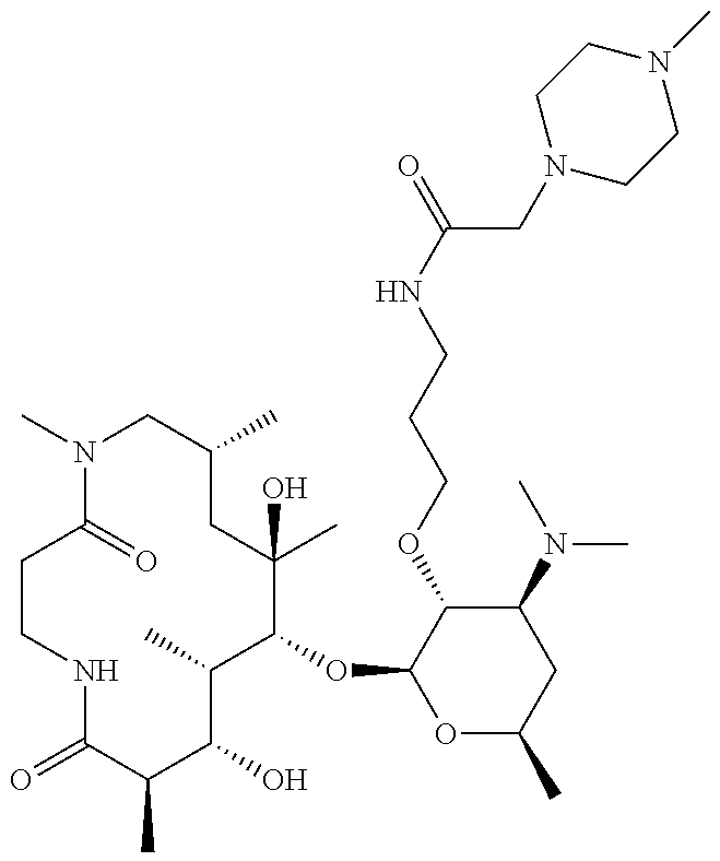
O=C1C(C)C(O)C(C)C(OC2OC(C)CC(N(C)C)C2OCCCNC(=O)CN2CCN(C)CC2)C(C)(O)CC(C)CN(C)C(=O)CCN1
